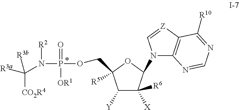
C1([Y])C([R6])([X])C(N2C3=C([Z]=C2)C([R10])=NC=N3)OC1([R5])COP(N(C([R3a])([CO2R4])[R3b])[R2])(=O)[OR1]
